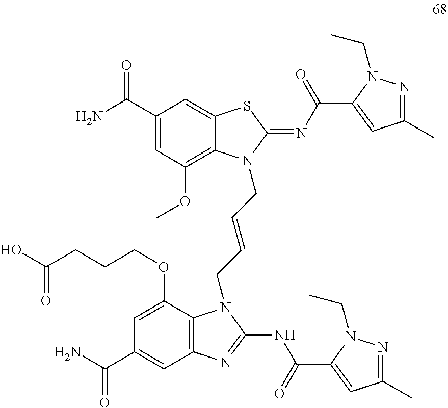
C12=C(C(OCCCC(O)=O)=CC(C(N)=O)=C1)N(CC=CCN1C3=C(OC)C=C(C(N)=O)C=C3SC1=NC(C1=CC(C)=NN1CC)=O)C(NC(C1=CC(C)=NN1CC)=O)=N2
